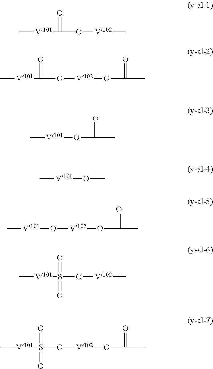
C[V101]C(=O)O[V102]C.C[V101]S(=O)(O[V102]C)=O.C[V101]C(=O)O[V102]OC(=O)C.C[V101]OC(=O)C.C[V101]OC.C[V101]O[V102]OC(=O)C.C[V101]S(=O)(O[V102]OC(=O)C)=O
